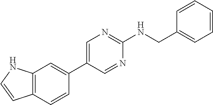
C12=C(C=CC(C3=CN=C(NCC4=CC=CC=C4)N=C3)=C1)C=CN2
